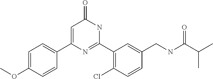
C1(C2=CC(=O)NC(C3=C(Cl)C=CC(CNC(C(C)C)=O)=C3)=N2)=CC=C(OC)C=C1
